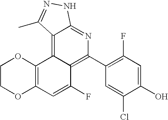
C12=C(C3=C4C(=NC(C5=C(F)C=C(O)C(Cl)=C5)=C3C(F)=C1)NN=C4C)OCCO2
